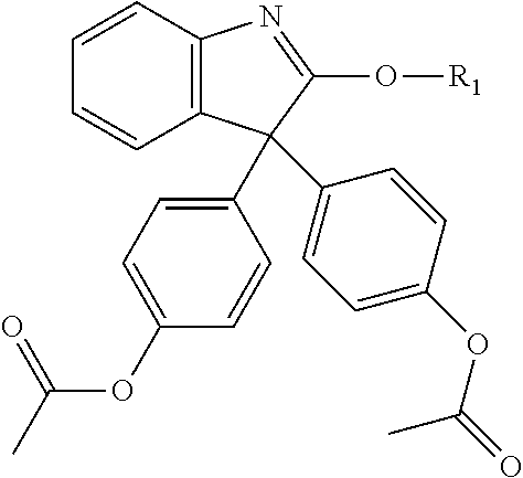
C1=CC2=C(C=C1)C(C1=CC=C(OC(C)=O)C=C1)(C1=CC=C(OC(=O)C)C=C1)C(O[R1])=N2
